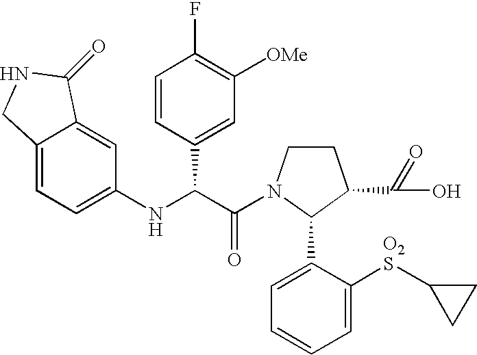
C1(NC(C(=O)N2CCC(C(O)=O)C2C2=CC=CC=C2[O2S]C2CC2)C2=CC([OMe])=C(F)C=C2)=CC=C2C(=C1)C(=O)NC2
